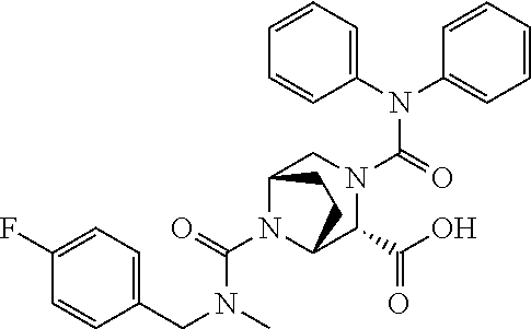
N(C(N1C2C(C(O)=O)N(C(=O)N(C3=CC=CC=C3)C3=CC=CC=C3)CC1CC2)=O)(C)CC1=CC=C(F)C=C1
